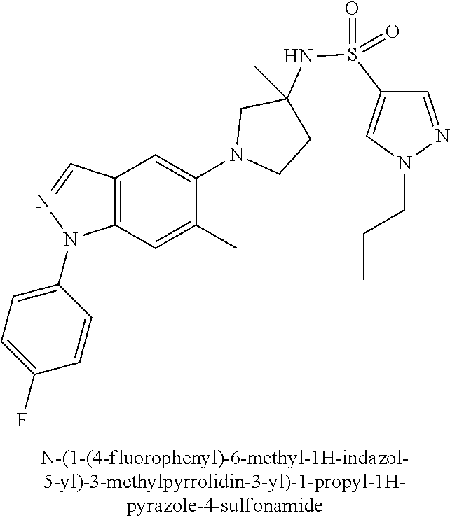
C12=C(C=C(C)C(N3CCC(NS(C4=CN(CCC)N=C4)(=O)=O)(C)C3)=C1)N(C1=CC=C(F)C=C1)N=C2
